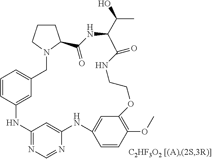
C1=CC2=CC(=C1)CN1C(CCC1)C(=O)NC(C(C)O)C(=O)NCCOC1=C(OC)C=CC(=C1)NC1=CC(=NC=N1)N2
